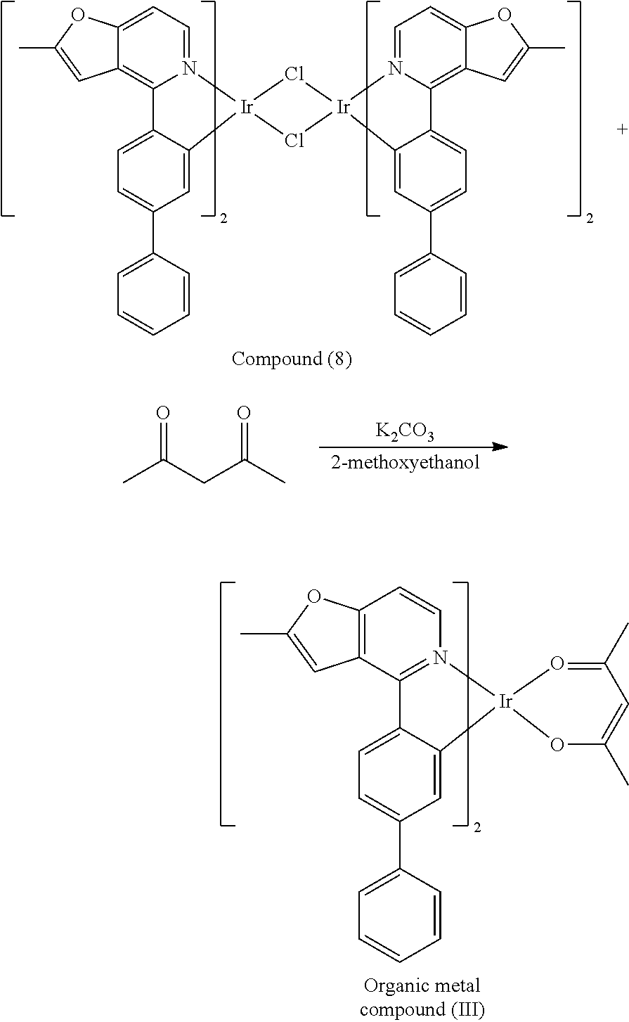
[K2CO3].O=C(CC(C)=O)C.C1=C2C(=CC(C3=CC=CC=C3)=C1)[Ir]1(N3=CC=C4C(=C23)C=C(C)O4)Cl[Ir]2(C3=CC(C4=CC=CC=C4)=CC=C3C3=C4C(=CC=N32)OC(C)=C4)Cl1.C1=C2C(=CC(C3=CC=CC=C3)=C1)[Ir]1(N3=C2C2=C(C=C3)OC(C)=C2)OC(C)=CC(C)=O1
